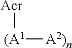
[(A1]([A2)n])[Acr]
